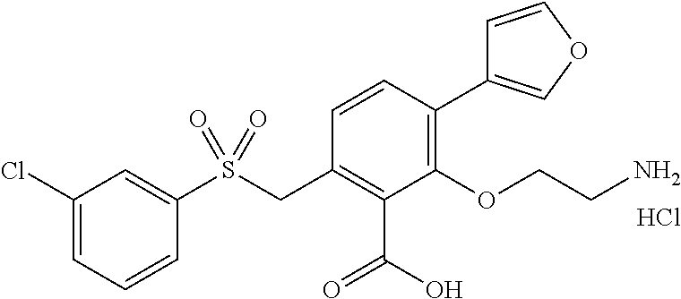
C1(Cl)=CC=CC(S(CC2=C(C(O)=O)C(OCCN)=C(C3=COC=C3)C=C2)(=O)=O)=C1.Cl
